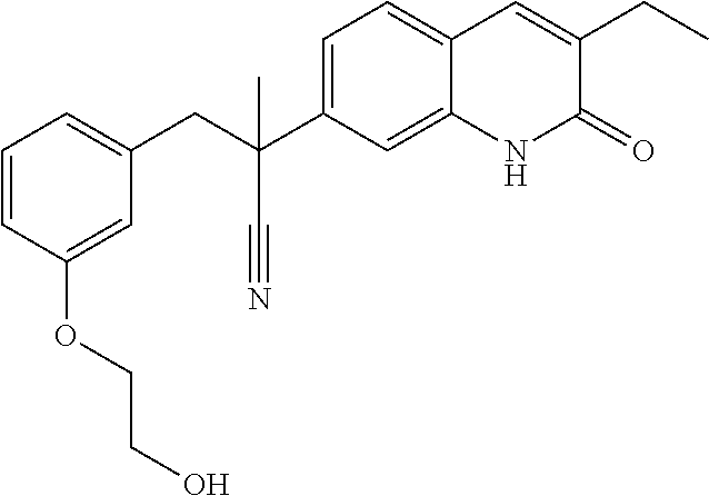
C(C1=CC=CC(OCCO)=C1)C(C#N)(C1=CC=C2C(=C1)NC(=O)C(CC)=C2)C
